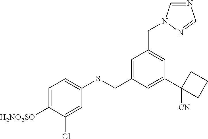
C1=C([H2NO2SO])C(Cl)=CC(SCC2=CC(CN3C=NC=N3)=CC(C3([CN])CCC3)=C2)=C1
